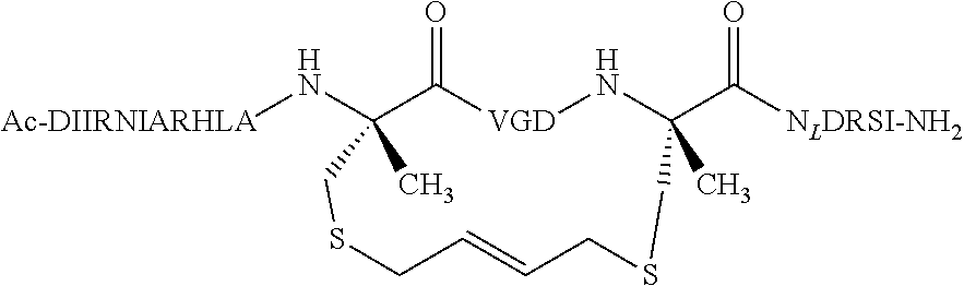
[Ac-DIIRNIARHLA]NC1(C)C(=O)[VGD]NC(C([NLDRSI-NH2])=O)(C)CSCC=CCSC1
